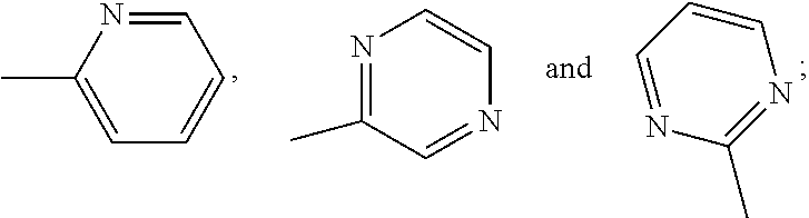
CC1=CC=CC=N1.N1=C(C)C=NC=C1.C1=NC(C)=NC=C1
